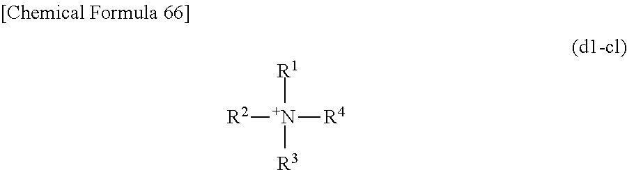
[R2][N+]([R1])([R3])[R4]
